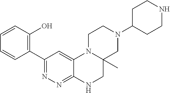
N1(C2CCNCC2)CC2(C)N(CC1)C1=CC(C3=C(O)C=CC=C3)=NN=C1NC2
